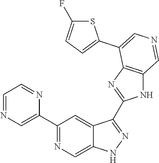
C1(C2=CN=CC=N2)=NC=C2C(=C1)C(C1=NC3=C(N1)C=NC=C3C1=CC=C(F)S1)=NN2
